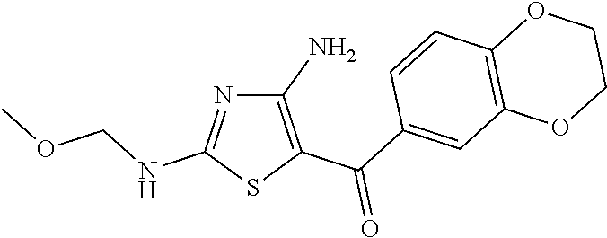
C1(N)=C(C(C2=CC3=C(C=C2)OCCO3)=O)SC(NCOC)=N1
